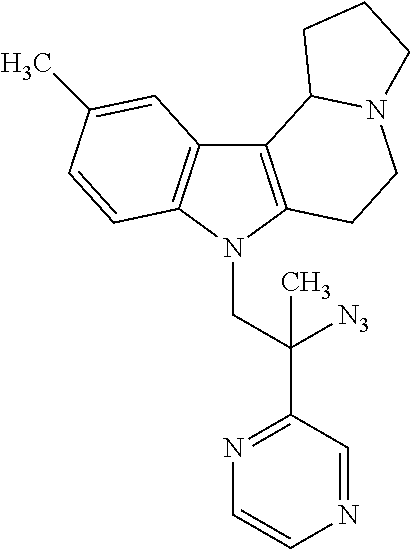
C12=C(N(CC(C3=NC=CN=C3)([N3])C)C3=C1C=C(C)C=C3)CCN1C2CCC1
